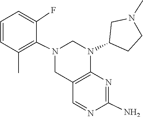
N1=CC2=C(N=C1N)N(C1CN(C)CC1)CN(C1=C(C)C=CC=C1F)C2
